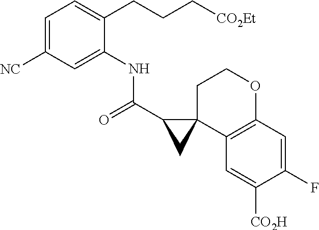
C1=C([NC])C=C(NC(C2CC23CCOC2=C3C=C([CO2H])C(F)=C2)=O)C(CCC[CO2Et])=C1
